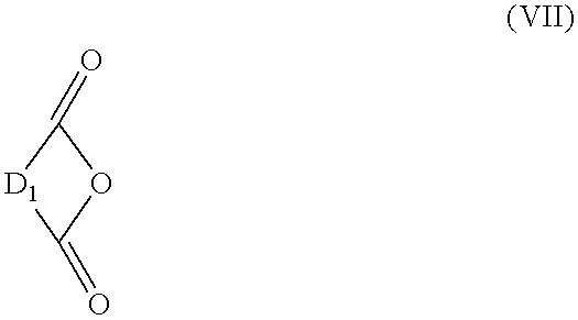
[D1]1C(=O)OC1=O
